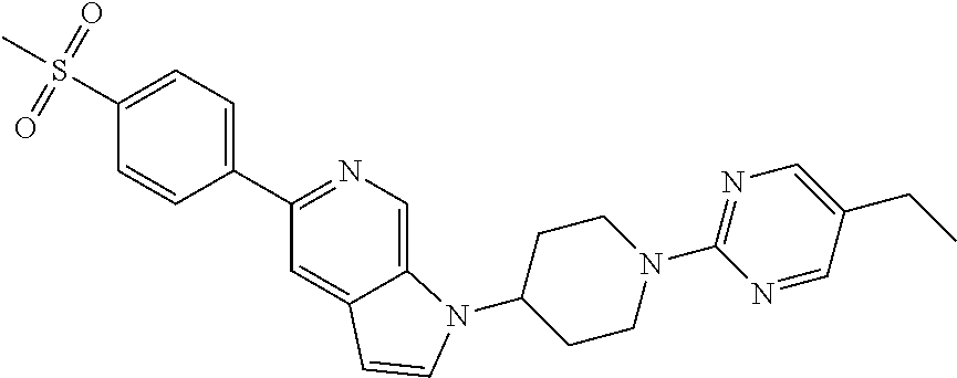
C1=C2C(=CN=C1C1=CC=C(S(C)(=O)=O)C=C1)N(C1CCN(C3=NC=C(CC)C=N3)CC1)C=C2
